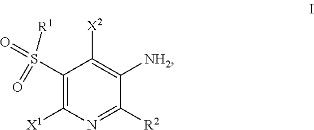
C1(S(=O)([R1])=O)=C([X1])N=C([R2])C([NH2])=C1[X2]
